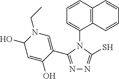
N1=C(C2=CN(CC)C(O)C=C2O)N(C2=CC=CC3=C2C=CC=C3)C(S)=N1
